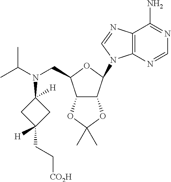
C12C(C(N3C4=C(N=C3)C(N)=NC=N4)OC1CN(C(C)C)C1([H])CC(CC[CO2H])([H])C1)OC(C)(C)O2
